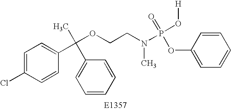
C1=C(Cl)C=CC(C(OCCN(P(O[H])(=O)OC2=CC=CC=C2)C)(C2=CC=CC=C2)C)=C1
